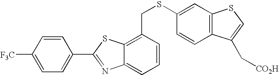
C1=CC([F3C])=CC=C1C1=NC2=CC=CC(CSC3=CC4=C(C=C3)C(C[CO2H])=CS4)=C2S1
